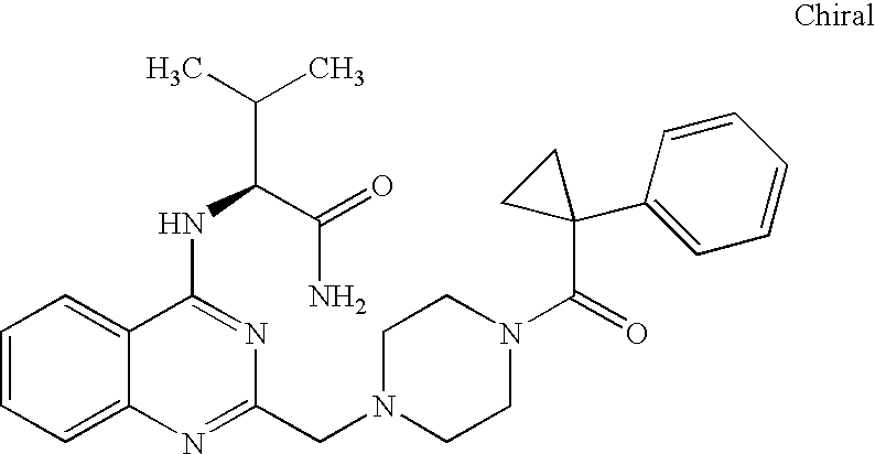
C1=CC=C2C(=C1)C(NC(C(C)C)C(=O)N)=NC(CN1CCN(C(=O)C3(C4=CC=CC=C4)CC3)CC1)=N2
